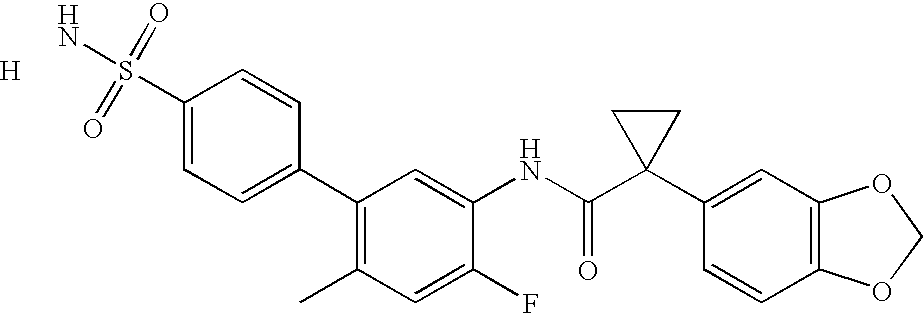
[H].C1(C2=CC=C(S(=O)(=O)N)C=C2)=C(C)C=C(F)C(NC(C2(C3=CC4=C(C=C3)OCO4)CC2)=O)=C1
